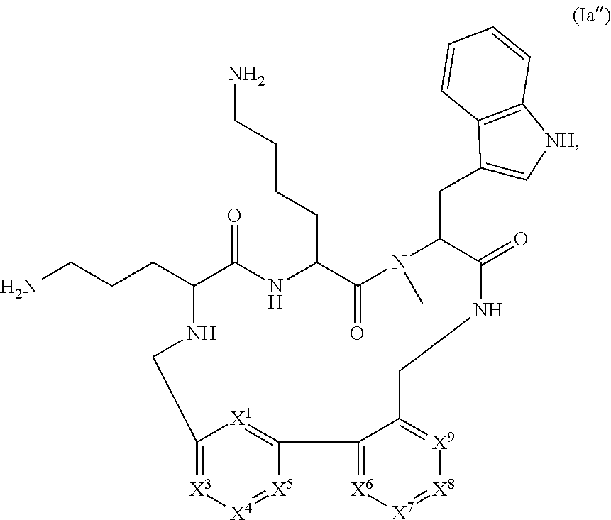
C(C1C(=O)NC(CCCCN)C(=O)N(C)C(CC2=C[NH]C3=C2C=CC=C3)C(=O)NCC2=[X9][X8]=[X7][X6]=C2C2=[X1]C(=[X3][X4]=[X5]2)CN1)CCN
